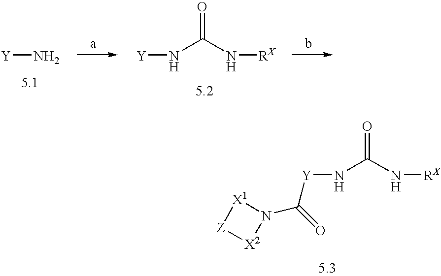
[Y]N.[Y]NC(=O)N[RX].N(C(=O)N[RX])[Y]C(N1[X1][Z][X2]1)=O
